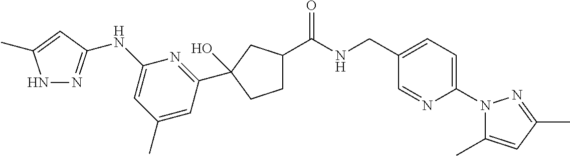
C1C(C(NCC2=CC=C(N3C(C)=CC(C)=N3)N=C2)=O)CC(C2=NC(NC3=NNC(C)=C3)=CC(C)=C2)(O)C1
